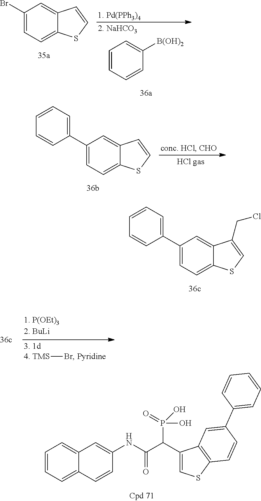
C1=CC=C2C(=C1)C=C(NC(C(C1=CSC3=C1C=C(C1=CC=CC=C1)C=C3)P(O)(O)=O)=O)C=C2.C1(Br)=CC=C2C(=C1)C=CS2.C1=CC=CC([B(OH)2])=C1.C1(C2=CC=CC=C2)=CC=C2C(=C1)C=CS2.C1(C2=CC=CC=C2)=CC=C2C(=C1)C(CCl)=CS2.[TMS]Br
